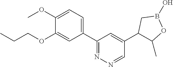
C1(OC)=CC=C(C2=NN=CC(C3C(C)OB(O)C3)=C2)C=C1OCCC
